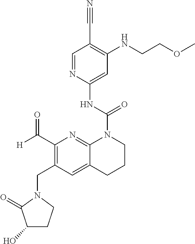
C1=NC(NC(=O)N2C3=NC(C([H])=O)=C(CN4C(=O)C(O)CC4)C=C3CCC2)=CC(NCCOC)=C1C#N
